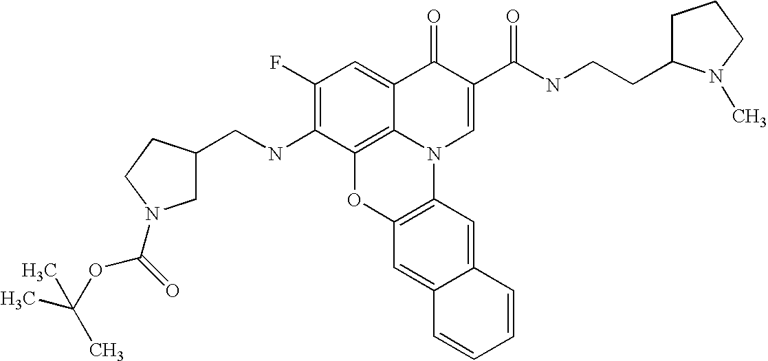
C1(F)=C(NCC2CN(C(=O)OC(C)(C)C)CC2)C2=C3C(=C1)C(=O)C(C(NCCC1CCCN1C)=O)=CN3C1=C(O2)C=C2C(=C1)C=CC=C2
